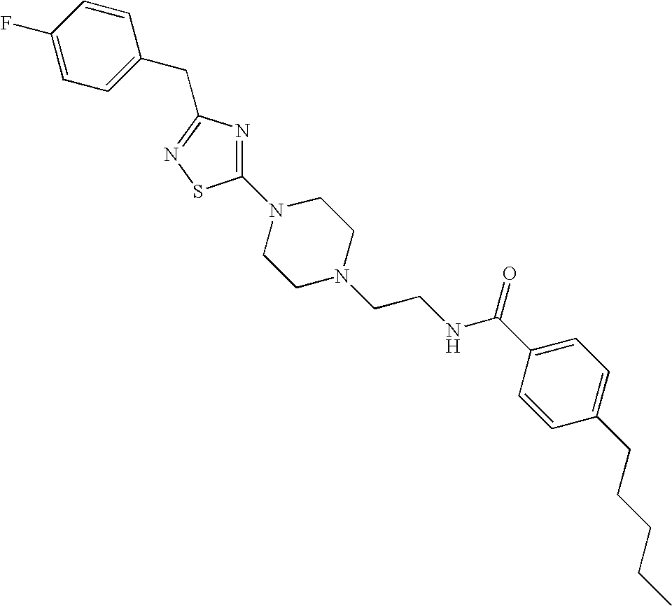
C1(F)=CC=C(CC2=NSC(N3CCN(CCNC(C4=CC=C(CCCCC)C=C4)=O)CC3)=N2)C=C1
